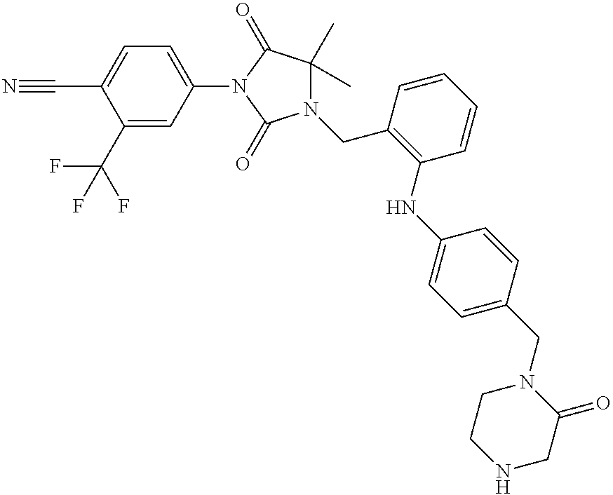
C1(N2C(=O)N(CC3=C(NC4=CC=C(CN5CCNCC5=O)C=C4)C=CC=C3)C(C)(C)C2=O)=CC=C(C#N)C(C(F)(F)F)=C1
